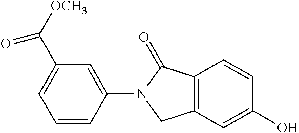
C1=CC(N2C(=O)C3=C(C2)C=C(O)C=C3)=CC(C([OCH3])=O)=C1
